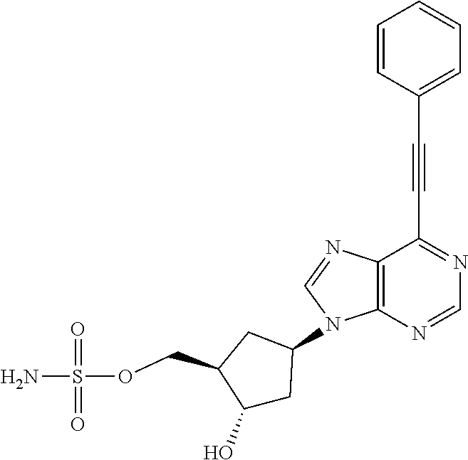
C1(COS(N)(=O)=O)C(O)CC(N2C3=C(N=C2)C(C#CC2=CC=CC=C2)=NC=N3)C1
